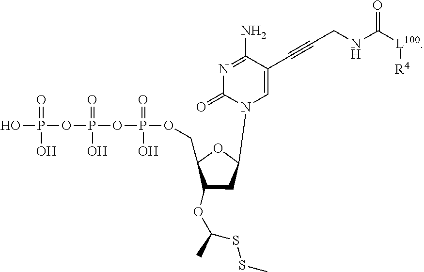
OP(OP(=O)(O)OP(=O)(O)OCC1C(OC(C)SSC)CC(N2C(=O)N=C(N)C(C#CCNC([L100][R4])=O)=C2)O1)(=O)O
